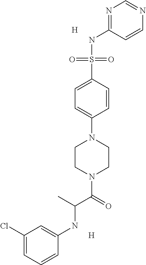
C1(Cl)=CC=CC(NC(C)C(=O)N2CCN(C3=CC=C(S(NC4=NC=NC=C4)(=O)=O)C=C3)CC2)=C1.[H].[H]
